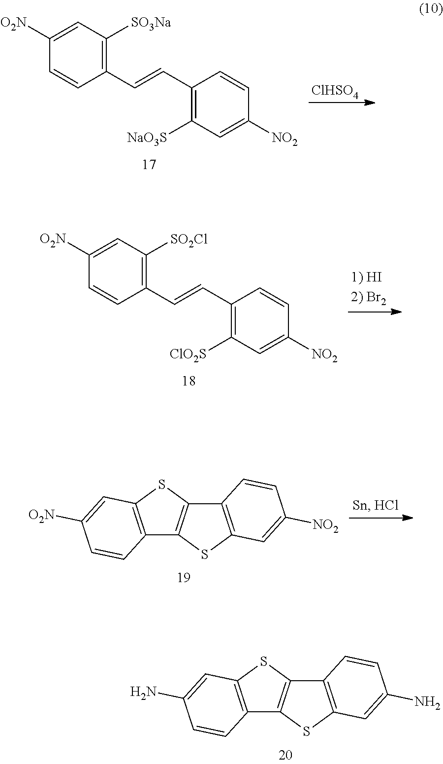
C12=C(SC3=C1SC1=C3C=CC(N)=C1)C=C(N)C=C2.C1([O2N])=CC([SO3Na])=C(C=CC2=C([NaO3S])C=C([NO2])C=C2)C=C1.[ClHSO4].C1([O2N])=CC([SO2Cl])=C(C=CC2=C([ClO2S])C=C([NO2])C=C2)C=C1.C12=C(SC3=C1SC1=C3C=CC([NO2])=C1)C=C([O2N])C=C2
